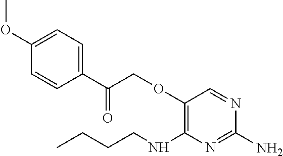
C1(C(COC2=C(NCCCC)N=C(N)N=C2)=O)=CC=C(OC)C=C1
